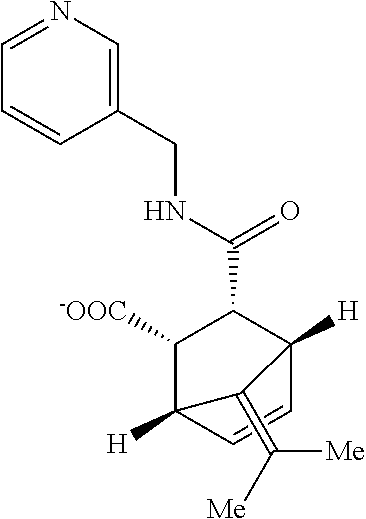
C1=NC=C(CNC(=O)C2C([-OOC])C3([H])C=CC2([H])C3=C([Me])[Me])C=C1
